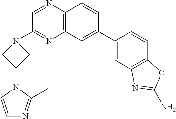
C1(C2=CC3=C(C=C2)N=CC(N2CC(N4C(C)=NC=C4)C2)=N3)=CC2=C(C=C1)OC(N)=N2
